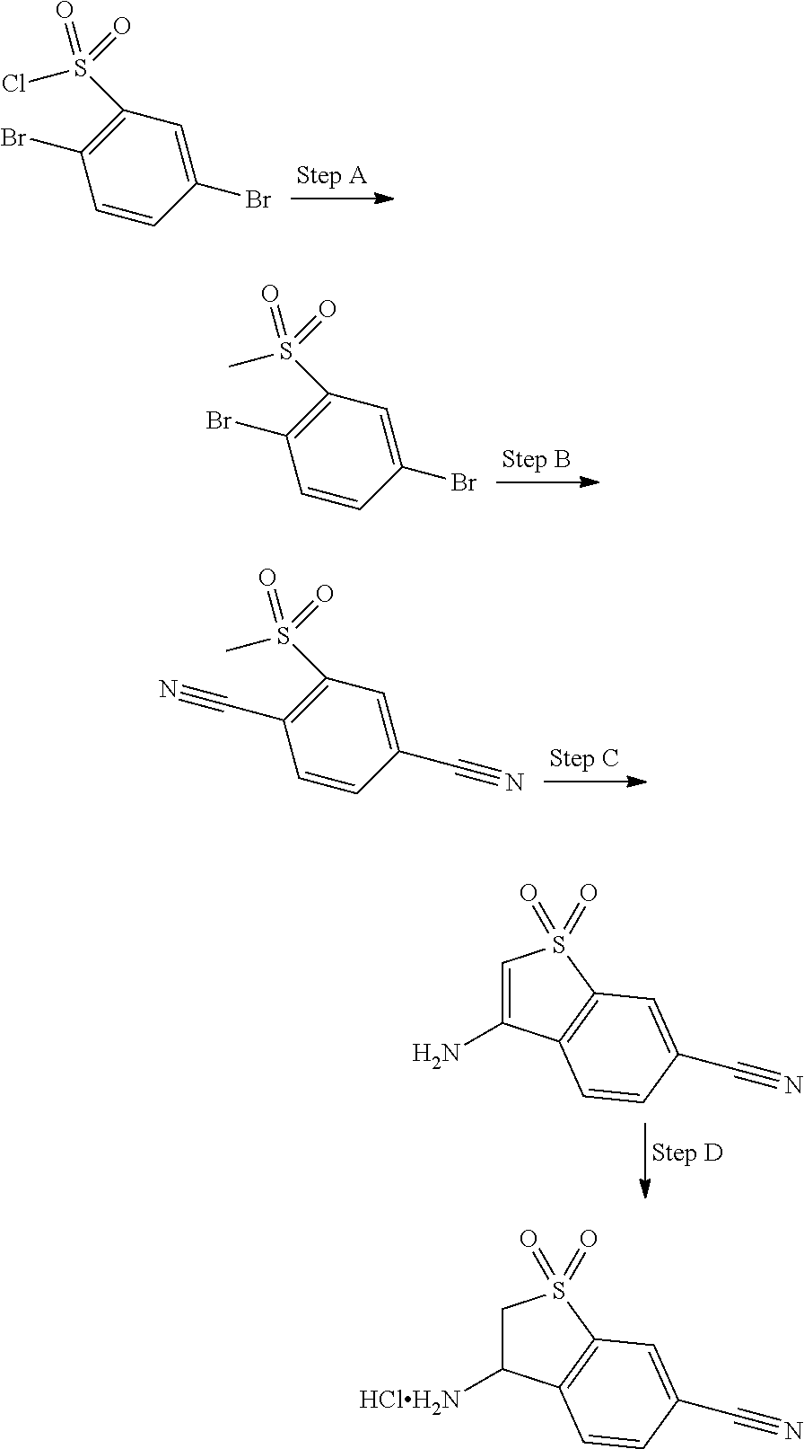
C1=CC(Br)=CC(S(Cl)(=O)=O)=C1Br.C1=CC(Br)=CC(S(C)(=O)=O)=C1Br.C1=CC(C#N)=CC(S(C)(=O)=O)=C1C#N.C1=C(N)C2=C(S1(=O)=O)C=C(C#N)C=C2.C1C([HClH2N])C2=C(S1(=O)=O)C=C(C#N)C=C2
